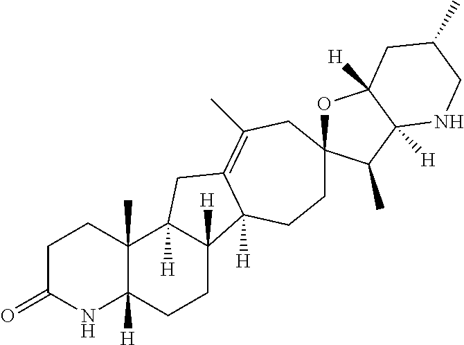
C1C(=O)NC2([H])C(C)(C1)C1([H])C([H])(CC2)C2([H])C(=C(C)CC3(OC4([H])C([H])(C3C)NCC(C)C4)CC2)C1
